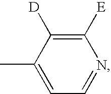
C1([E])=C([D])C(C)=CC=N1
